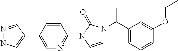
N1=CC(C2=CN=C(N3C=CN(C(C4=CC=CC(OCC)=C4)C)C3=O)C=C2)=CN1
